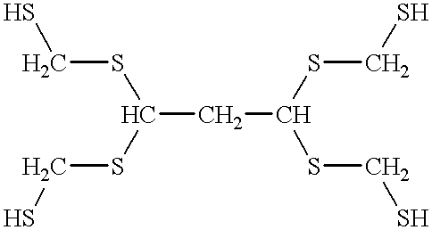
C(CC(SCS)SCS)(SCS)SCS
